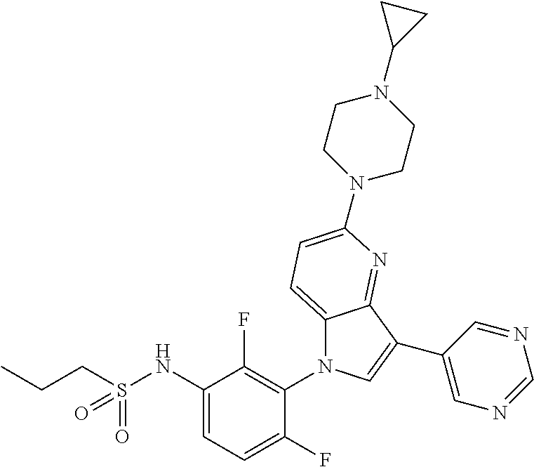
C12=CC=C(N3CCN(C4CC4)CC3)N=C1C(C1=CN=CN=C1)=CN2C1=C(F)C(NS(CCC)(=O)=O)=CC=C1F
